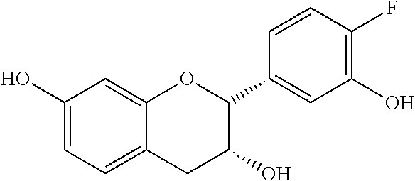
C1=C(O)C=C2C(=C1)CC(O)C(C1=CC(O)=C(F)C=C1)O2
